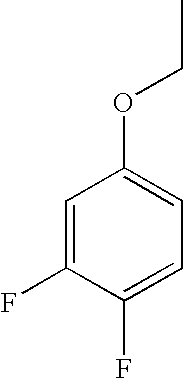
C1=C(F)C(F)=CC=C1OCC
